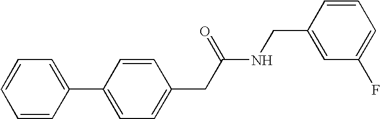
C1=CC(C2=CC=C(CC(NCC3=CC(F)=CC=C3)=O)C=C2)=CC=C1
